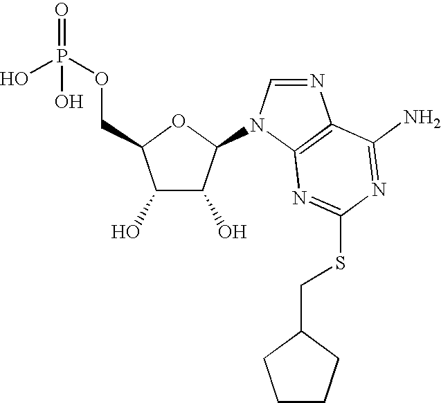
C1(O)C(O)C(N2C=NC3=C2N=C(SCC2CCCC2)N=C3N)OC1COP(=O)(O)O
